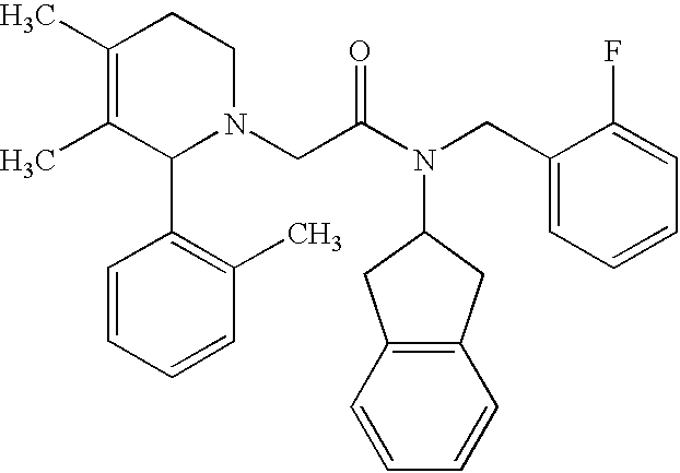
CC1=C(C)CCN(CC(N(CC2=CC=CC=C2F)C2CC3=C(C2)C=CC=C3)=O)C1C1=C(C)C=CC=C1
